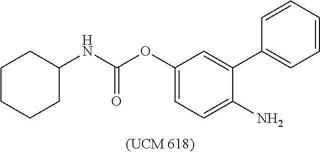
C1(OC(NC2CCCCC2)=O)=CC=C(N)C(C2=CC=CC=C2)=C1
